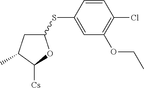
C1(SC2=CC(OCC)=C(Cl)C=C2)CC(C)C([Cs])O1
